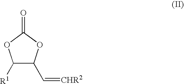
C1([R1])C(C=[CHR2])OC(=O)O1
